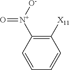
C1([X11])=C([N+](=O)[O-])C=CC=C1
